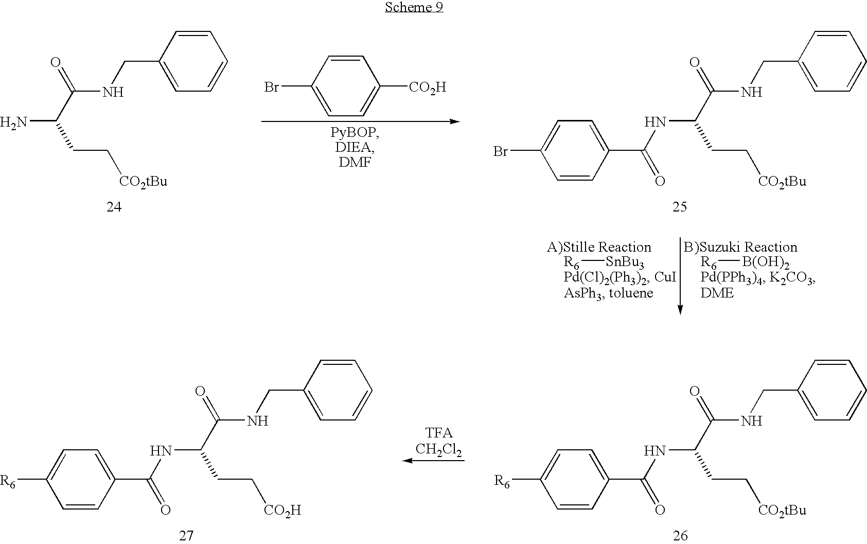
C1=CC(Br)=CC=C1[CO2H].NC(C(NCC1=CC=CC=C1)=O)CC[CO2tBu].N(C(C(NCC1=CC=CC=C1)=O)CC[CO2tBu])C(C1=CC=C(Br)C=C1)=O.[R6][SnBu3].[R6][B(OH)2].N(C(C(NCC1=CC=CC=C1)=O)CC[CO2tBu])C(C1=CC=C([R6])C=C1)=O.N(C(C(NCC1=CC=CC=C1)=O)CC[CO2H])C(C1=CC=C([R6])C=C1)=O
